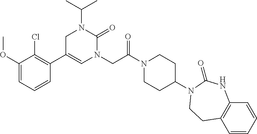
C1=C(OC)C(Cl)=C(C2=CN(CC(N3CCC(N4C(=O)NC5=C(C=CC=C5)CC4)CC3)=O)C(=O)N(C(C)C)C2)C=C1
